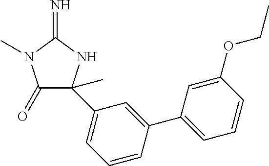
C1(=O)N(C)C(=N)NC1(C1=CC=CC(C2=CC=CC(OCC)=C2)=C1)C
